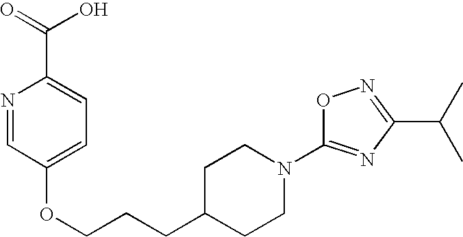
C1C(CCCOC2=CC=C(C(=O)O)N=C2)CCN(C2=NC(C(C)C)=NO2)C1
